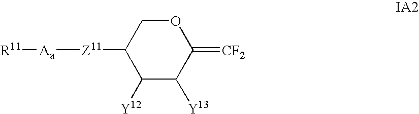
O1CC([Z11][Aa][R11])C([Y12])C([Y13])C1=[CF2]
